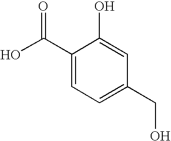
C1(C(O)=O)=CC=C(CO)C=C1O
